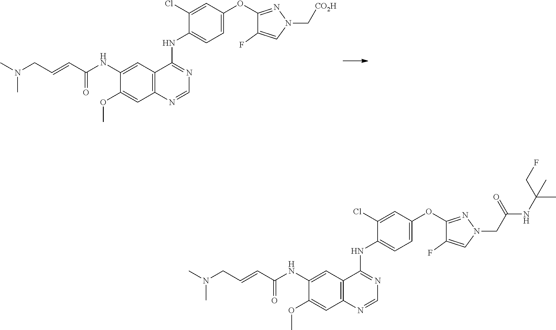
N(C)(C)CC=CC(NC1=CC2=C(C=C1OC)N=CN=C2NC1=CC=C(OC2=NN(C[CO2H])C=C2F)C=C1Cl)=O.N(C)(C)CC=CC(NC1=CC2=C(C=C1OC)N=CN=C2NC1=CC=C(OC2=NN(CC(NC(C)(CF)C)=O)C=C2F)C=C1Cl)=O
